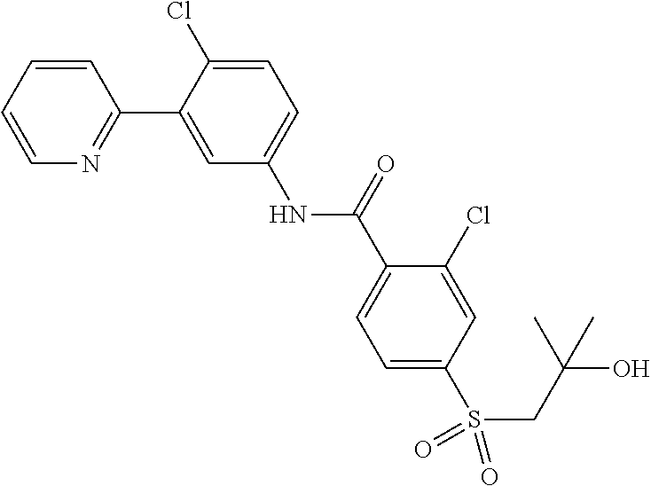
C1=CC=CN=C1C1=CC(NC(C2=CC=C(S(CC(C)(O)C)(=O)=O)C=C2Cl)=O)=CC=C1Cl
